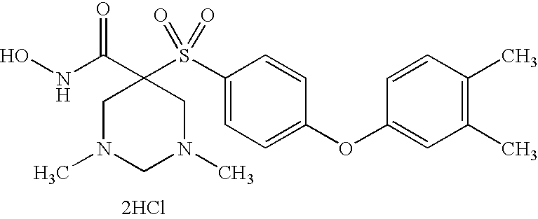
[2HCl].N(C(=O)C1(S(C2=CC=C(OC3=CC(C)=C(C)C=C3)C=C2)(=O)=O)CN(C)CN(C)C1)O
